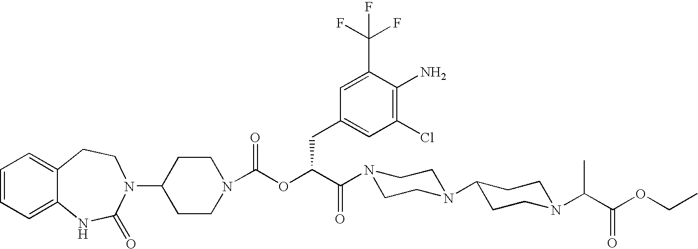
C1(N2C(=O)NC3=CC=CC=C3CC2)CCN(C(OC(C(N2CCN(C3CCN(C(C(OCC)=O)C)CC3)CC2)=O)CC2=CC(Cl)=C(N)C(C(F)(F)F)=C2)=O)CC1
